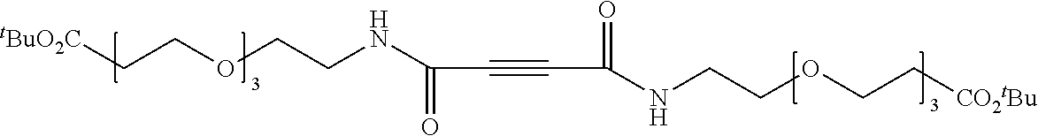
[tBuO2C]CCOCCNC(C#CC(=O)NCCOCC[CO2tBu])=O
